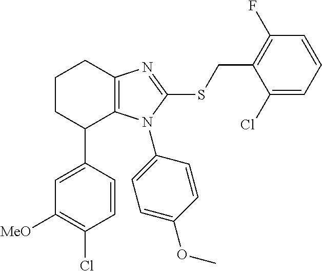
C1(C2C3=C(CCC2)N=C(SCC2=C(F)C=CC=C2Cl)N3C2=CC=C(OC)C=C2)=CC([MeO])=C(Cl)C=C1
